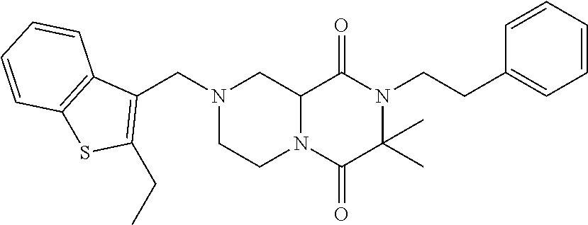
C12N(C(=O)C(C)(C)N(CCC3=CC=CC=C3)C1=O)CCN(CC1=C(CC)SC3=C1C=CC=C3)C2
